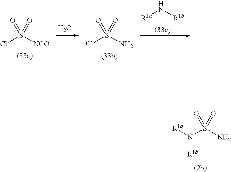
NS(N([R1a])[R1b])(=O)=O.ClS([NCO])(=O)=O.O.[R1a]N[R1b].ClS(N)(=O)=O
